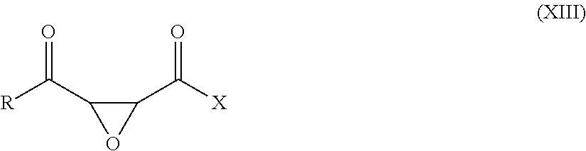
C1(C([X])=O)C(C([R])=O)O1
